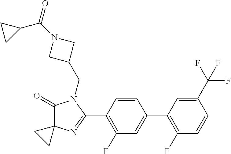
C1(=O)C2(N=C(C3=C(F)C=C(C4=C(F)C=CC(C(F)(F)F)=C4)C=C3)N1CC1CN(C(=O)C3CC3)C1)CC2
